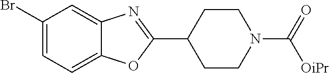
C1=C(Br)C=C2C(=C1)OC(C1CCN(C([OiPr])=O)CC1)=N2
